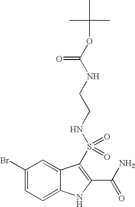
C1(Br)=CC=C2C(=C1)C(S(=O)(=O)NCCNC(OC(C)(C)C)=O)=C(C(N)=O)N2
